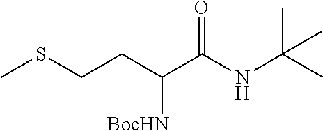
CC(NC(C(CCSC)[BocHN])=O)(C)C
